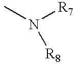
CN([R7])[R8]
